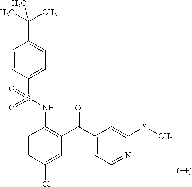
C1=CC(S(NC2=C(C(C3=CC=NC(SC)=C3)=O)C=C(Cl)C=C2)(=O)=O)=CC=C1C(C)(C)C
